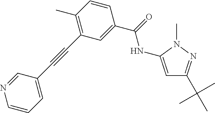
C1(C#CC2=CC=CN=C2)=C(C)C=CC(C(NC2=CC(C(C)(C)C)=NN2C)=O)=C1
